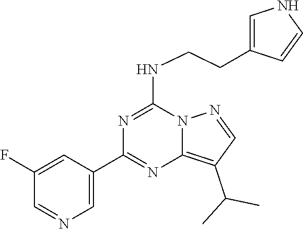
C1(C2=NC3=C(C(C)C)C=NN3C(NCCC3=CNC=C3)=N2)=CN=CC(F)=C1
